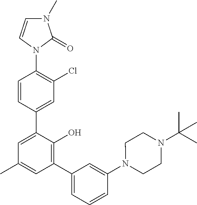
N1(C2=C(Cl)C=C(C3=CC(C)=CC(C4=CC=CC(N5CCN(C(C)(C)C)CC5)=C4)=C3O)C=C2)C(=O)N(C)C=C1
